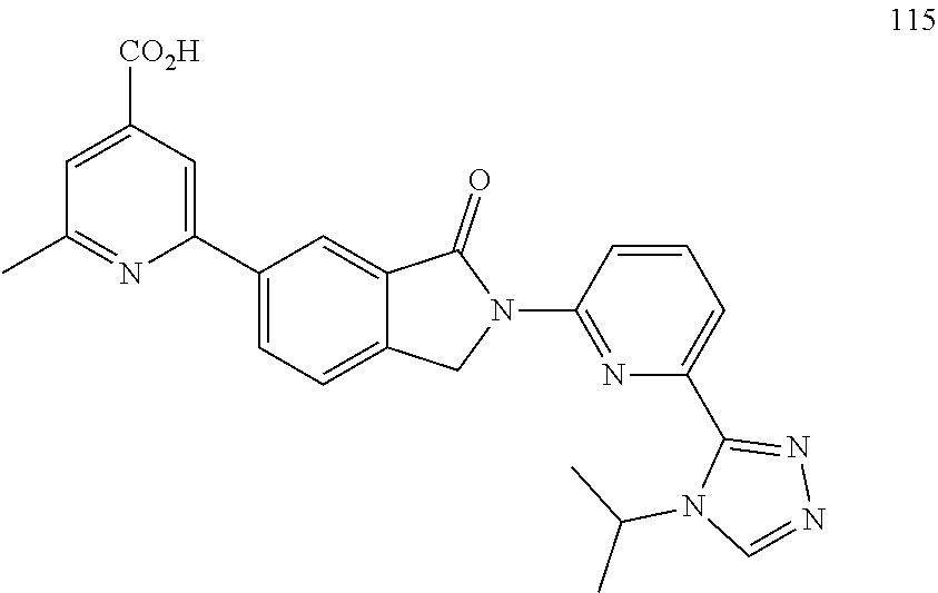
C1(C2=CC([CO2H])=CC(C)=N2)=CC=C2C(=C1)C(=O)N(C1=NC(C3=NN=CN3C(C)C)=CC=C1)C2
